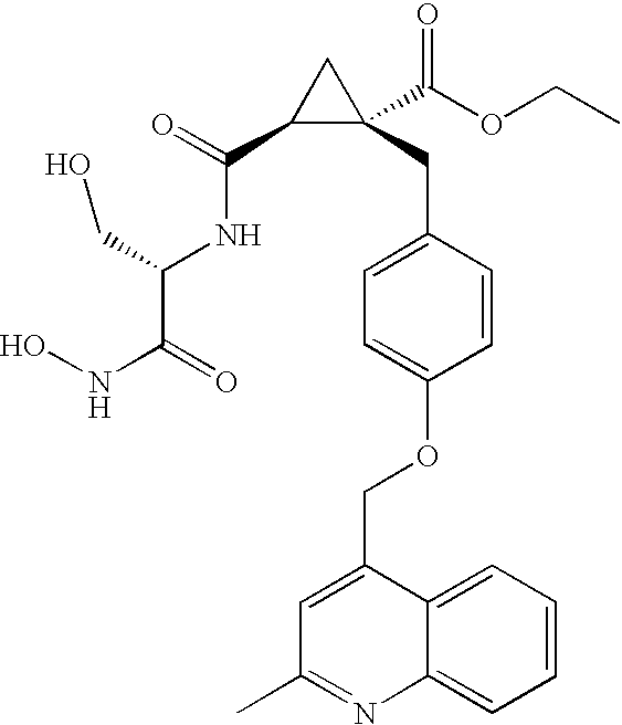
C(C1C(CC2=CC=C(OCC3=CC(C)=NC4=CC=CC=C34)C=C2)(C(OCC)=O)C1)(=O)NC(C(=O)NO)CO
